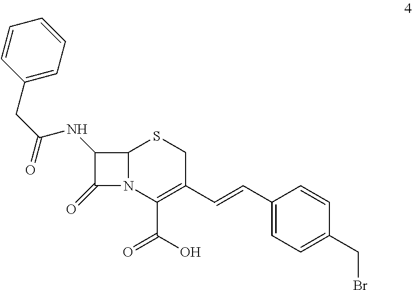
C1=CC(CC(=O)NC2C(=O)N3C2SCC(C=CC2=CC=C(CBr)C=C2)=C3C(O)=O)=CC=C1
